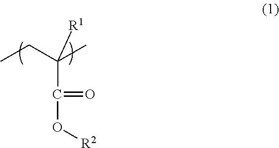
CCC(C)(C(=O)O[R2])[R1]
